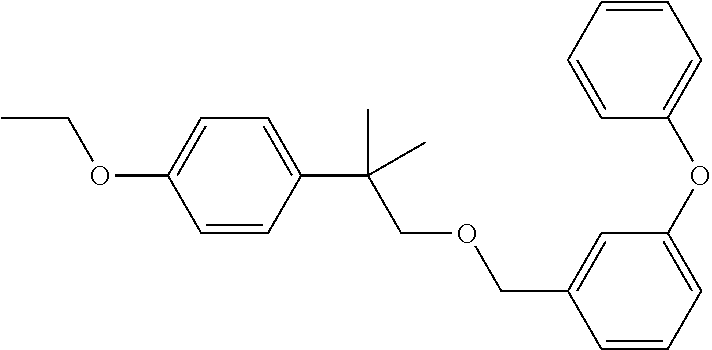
C1=CC(C(COCC2=CC(OC3=CC=CC=C3)=CC=C2)(C)C)=CC=C1OCC
